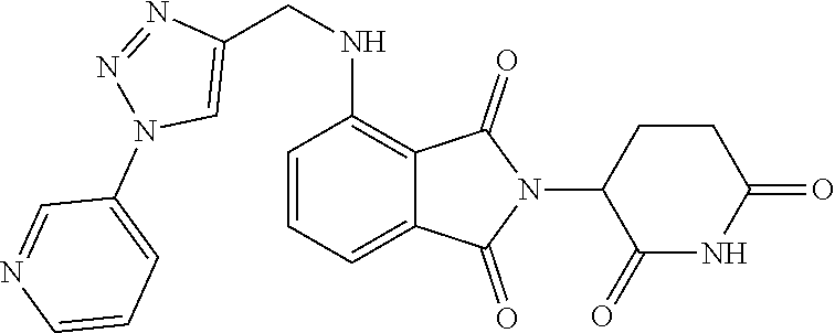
C1=CC=C2C(=C1NCC1=CN(C3=CC=CN=C3)N=N1)C(=O)N(C1C(=O)NC(=O)CC1)C2=O
